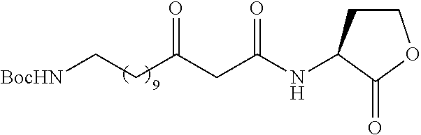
[BocHN]CCC(CC(NC1CCOC1=O)=O)=O
